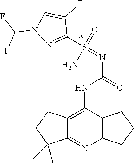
C12=C(NC(=O)N=S(C3=NN(C(F)F)C=C3F)(=O)N)C3=C(N=C1C(C)(C)CC2)CCC3
